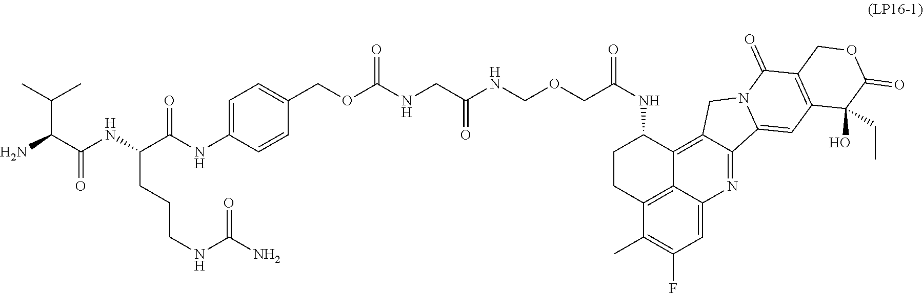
C1=C(NC(C(NC(C(N)C(C)C)=O)CCCNC(N)=O)=O)C=CC(COC(NCC(NCOCC(NC2CCC3=C4C2=C2C(=NC4=CC(F)=C3C)C3=CC4=C(C(=O)N3C2)COC(=O)C4(O)CC)=O)=O)=O)=C1
